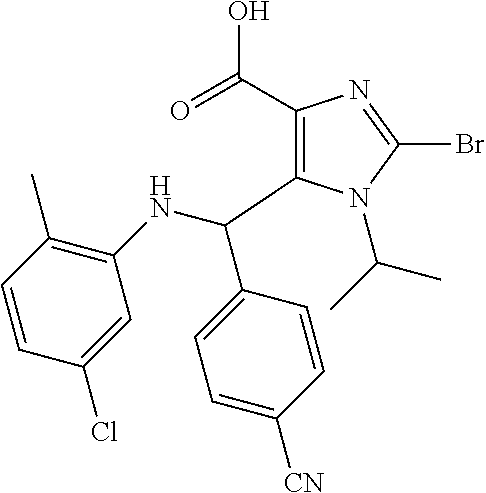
C1(C(=O)O)=C(C(NC2=C(C)C=CC(Cl)=C2)C2=CC=C([CN])C=C2)N(C(C)C)C(Br)=N1
